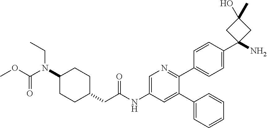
C1(N(C(OC)=O)CC)CCC(CC(NC2=CN=C(C3=CC=C(C4(N)CC(C)(O)C4)C=C3)C(C3=CC=CC=C3)=C2)=O)CC1
